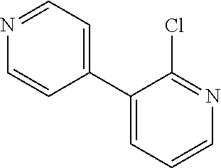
C1(C2=CC=CN=C2Cl)=CC=NC=C1
